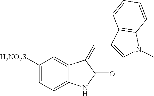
C1([H2NO2S])=CC=C2C(=C1)C(=CC1=CN(C)C3=C1C=CC=C3)C(=O)N2
